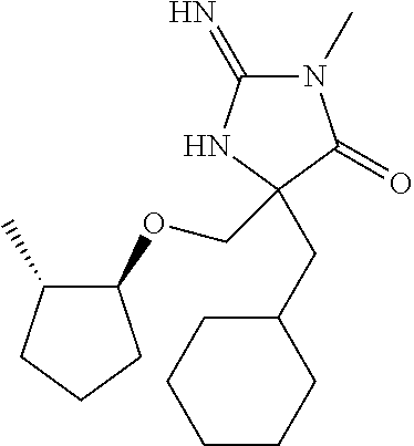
N1(C)C(=N)NC(CC2CCCCC2)(COC2C(C)CCC2)C1=O
